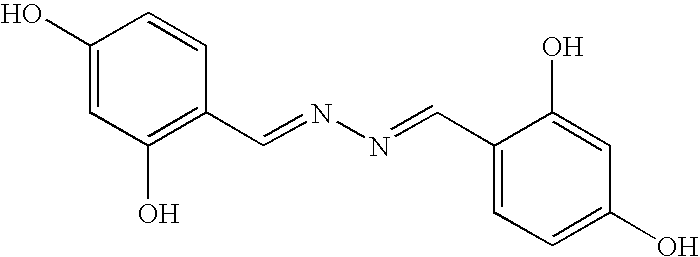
C1(O)=CC(O)=C(C=NN=CC2=CC=C(O)C=C2O)C=C1
